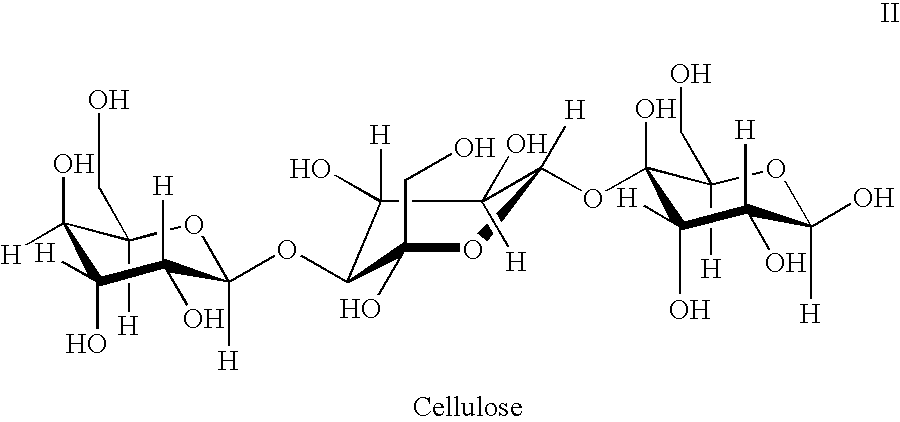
C1([H])(CO)C([H])(O)C([H])(O)C(O)([H])C(OC2C([H])(O)C([H])(O)C([H])(OC3(O)C([H])(CO)OC([H])(O)C(O)([H])C3([H])O)OC2(O)CO)([H])O1
